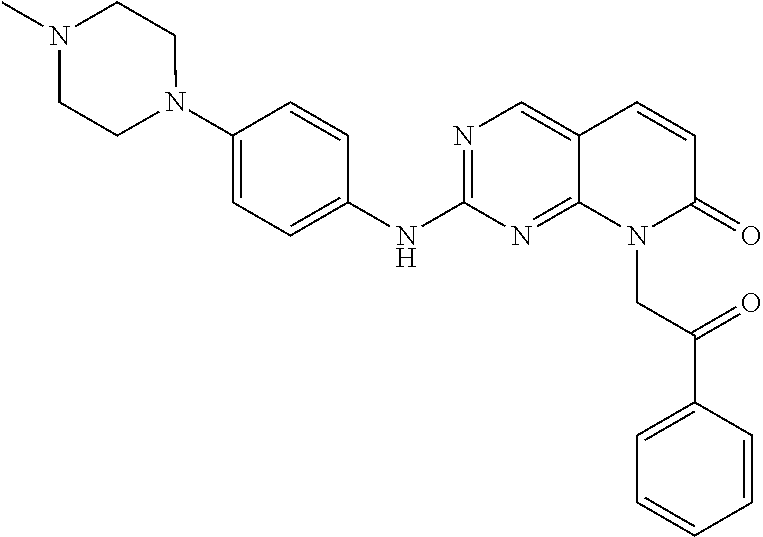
N1(C2=CC=C(NC3=NC=C4C(=N3)N(CC(C3=CC=CC=C3)=O)C(=O)C=C4)C=C2)CCN(C)CC1
